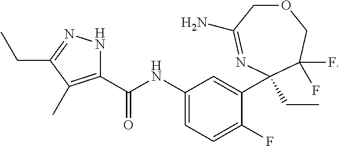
C1(C(NC2=CC=C(F)C(C3(CC)N=C(N)COCC3(F)F)=C2)=O)=C(C)C(CC)=NN1
